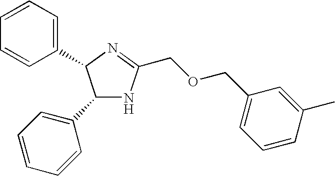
C1(C2=CC=CC=C2)NC(COCC2=CC=CC(C)=C2)=NC1C1=CC=CC=C1
